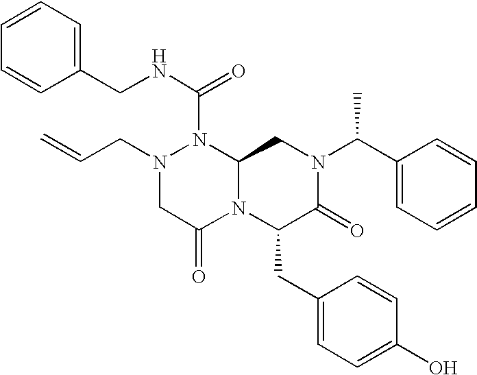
N(C(=O)N1N(CC=C)CC(=O)N2C1CN(C(C1=CC=CC=C1)C)C(=O)C2CC1=CC=C(O)C=C1)CC1=CC=CC=C1
